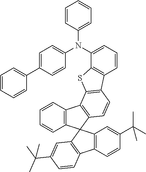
C1(N(C2=CC=CC=C2)C2=CC=C(C3=CC=CC=C3)C=C2)=CC=CC2=C1SC1=C2C=CC2=C1C1=C(C=CC=C1)C21C2=C(C=CC(C(C)(C)C)=C2)C2=C1C=C(C(C)(C)C)C=C2
